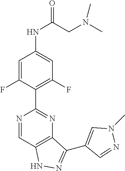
N(C(CN(C)C)=O)C1=CC(F)=C(C2=NC3=C(C=N2)NN=C3C2=CN(C)N=C2)C(F)=C1
